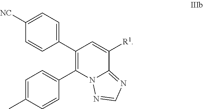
C1(C2=CC=C([NC])C=C2)=C(C2=CC=C(C)C=C2)N2C(=NC=N2)C([R1])=C1
